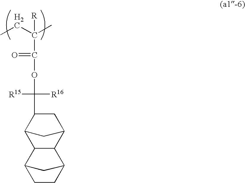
C([R])(C(=O)OC([R16])([R15])C1CC2CC1C1C2C2CCC1C2)(CC)C
